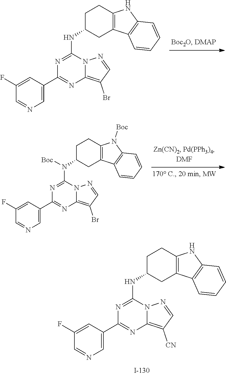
C1(F)=CC(C2=NC3=C(Br)C=NN3C(NC3CC4=C(CC3)NC3=C4C=CC=C3)=N2)=CN=C1.C1(F)=CC(C2=NC3=C([CN])C=NN3C(NC3CC4=C(CC3)NC3=C4C=CC=C3)=N2)=CN=C1.C1(F)=CC(C2=NC3=C(Br)C=NN3C(N(C3CC4=C(CC3)N([Boc])C3=C4C=CC=C3)[Boc])=N2)=CN=C1
